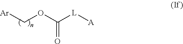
C(=O)(OC[Ar])[L][A]
